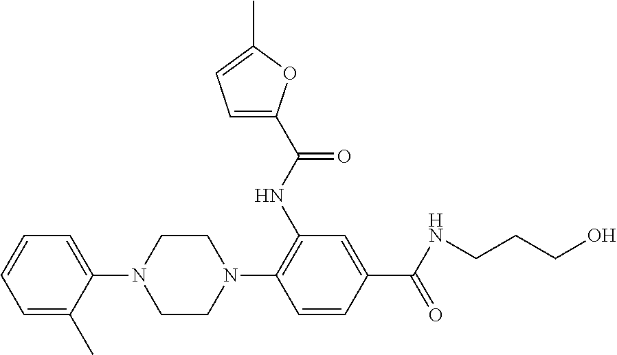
C1=CC=C(C)C(N2CCN(C3=C(NC(C4=CC=C(C)O4)=O)C=C(C(=O)NCCCO)C=C3)CC2)=C1
